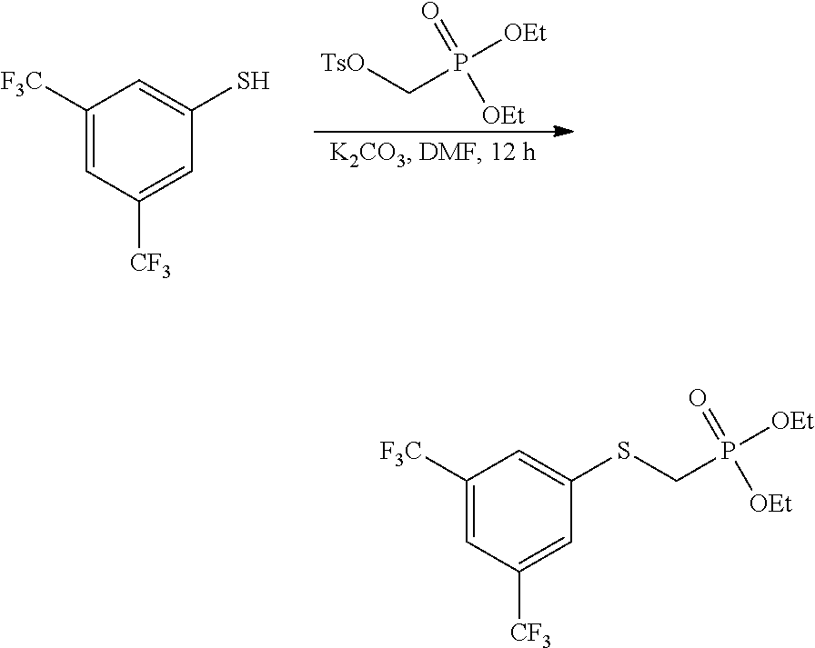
[TsO]CP(=O)([OEt])[OEt].C1([F3C])=CC([CF3])=CC(S)=C1.C1([F3C])=CC([CF3])=CC(SCP(=O)([OEt])[OEt])=C1
